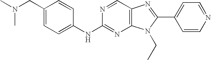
C1(CN(C)C)=CC=C(NC2=NC3=C(C=N2)N=C(C2=CC=NC=C2)N3CC)C=C1
